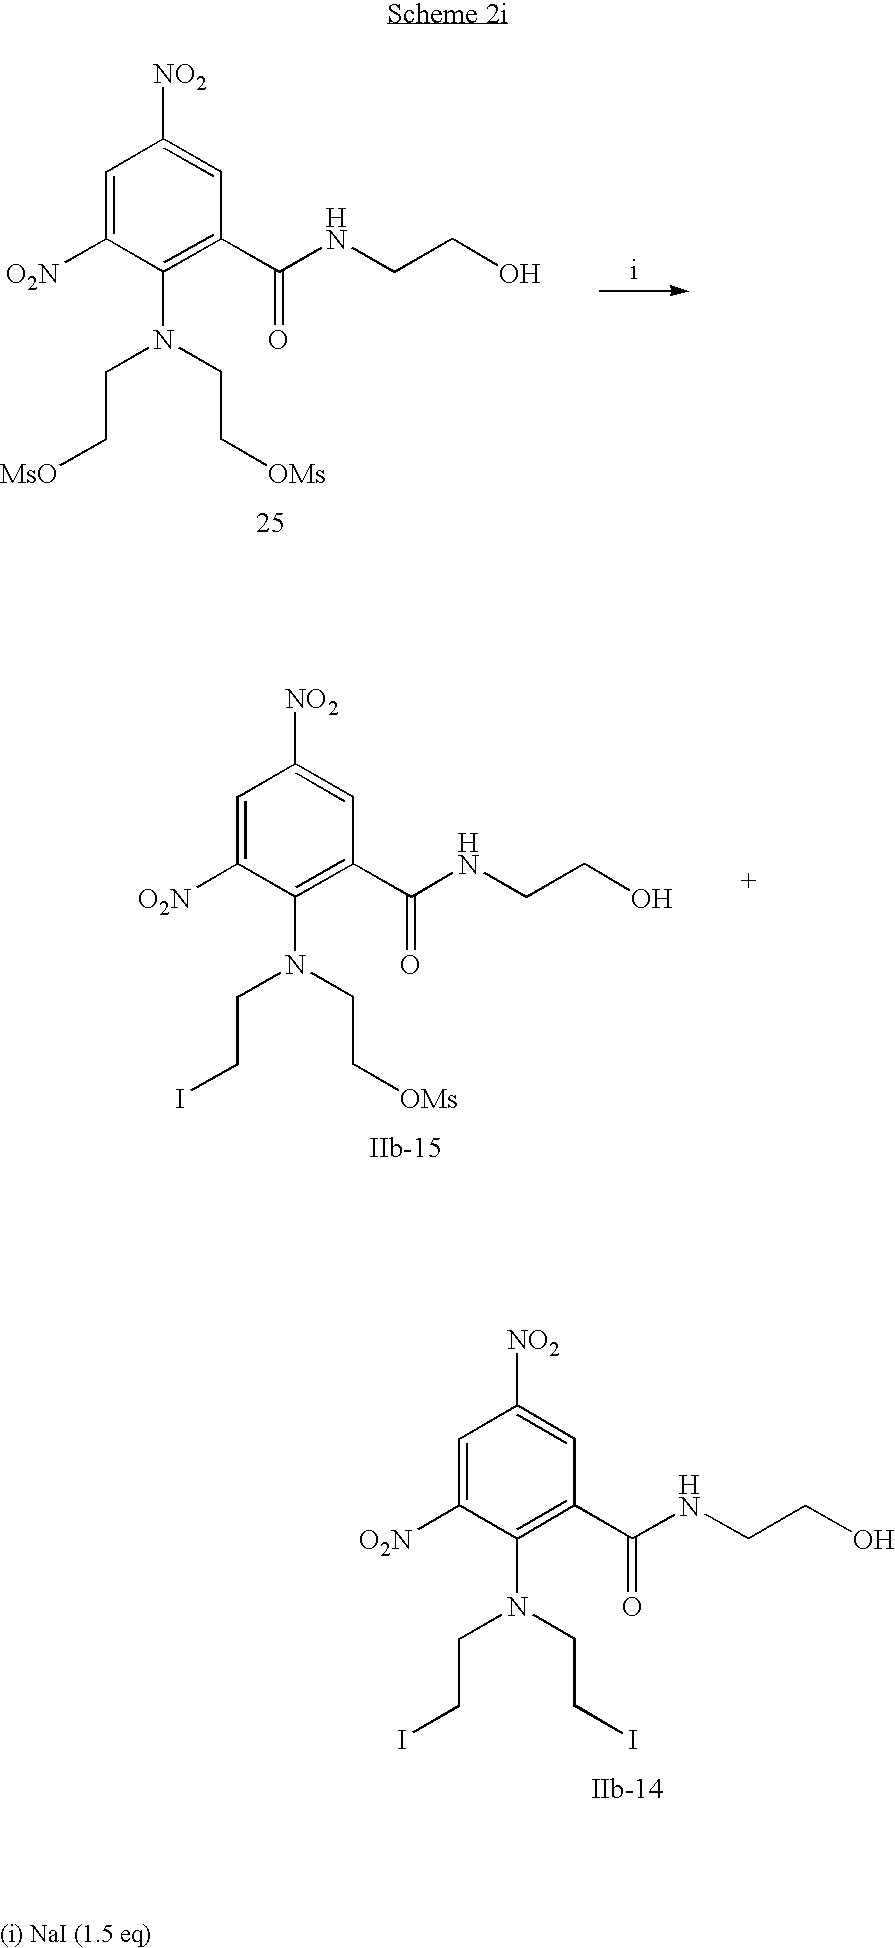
C1=C([O2N])C(N(CCI)CCI)=C(C(NCCO)=O)C=C1[NO2].C1=C([O2N])C(N(CC[MsO])CC[OMs])=C(C(NCCO)=O)C=C1[NO2].C1=C([O2N])C(N(CCI)CC[OMs])=C(C(NCCO)=O)C=C1[NO2]
